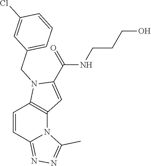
C1=CC2=NN=C(C)N2C2=C1N(CC1=CC=CC(Cl)=C1)C(C(=O)NCCCO)=C2
